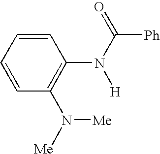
C1=CC(N([Me])[Me])=C(N([H])C([Ph])=O)C=C1
